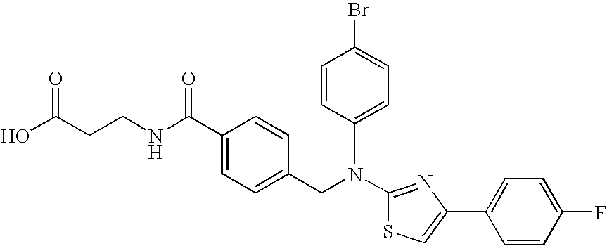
N(C1=NC(C2=CC=C(F)C=C2)=CS1)(CC1=CC=C(C(NCCC(O)=O)=O)C=C1)C1=CC=C(Br)C=C1
